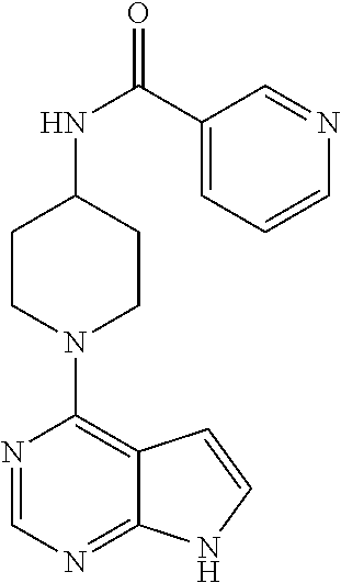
N1=CN=C2C(=C1N1CCC(NC(=O)C3=CC=CN=C3)CC1)C=CN2
